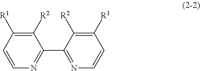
C1([R2])=C([R1])C=CN=C1C1=NC=CC([R1])=C1[R2]
